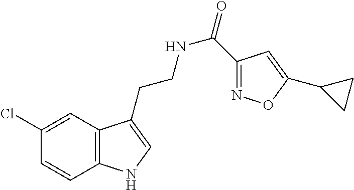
C12=C(C=C(Cl)C=C1)C(CCNC(=O)C1=NOC(C3CC3)=C1)=CN2
